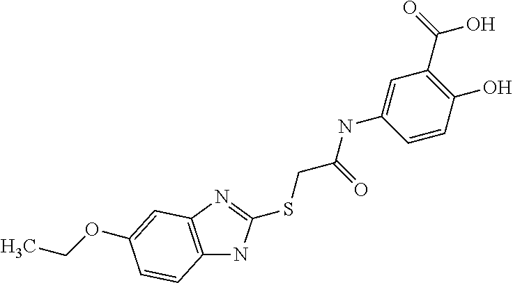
C1=CC(O)=C(C(=O)O)C=C1NC(=O)CSC1=NC2=C(N1)C=CC(OCC)=C2
